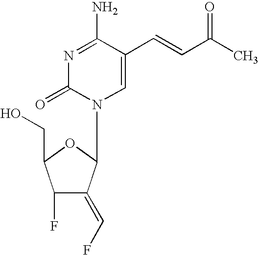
N1=C(N)C(C=CC(C)=O)=CN(C2C(=CF)C(F)C(CO)O2)C1=O
